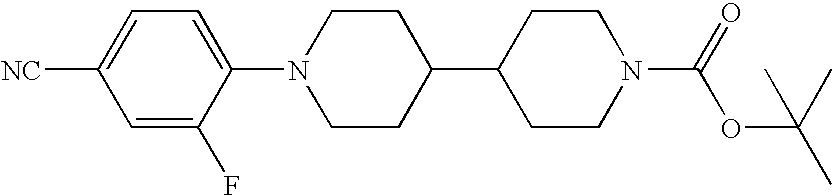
C1=C(F)C(N2CCC(C3CCN(C(=O)OC(C)(C)C)CC3)CC2)=CC=C1[NC]
